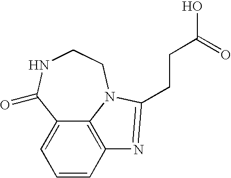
C1=CC2=C3C(=C1)C(=O)NCCN3C(CCC(O)=O)=N2
